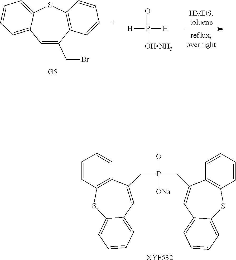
C1=C(CBr)C2=C(SC3=CC=CC=C13)C=CC=C2.O=P([OHNH3])([H])[H].C1=CC2=C(C=C1)C(CP(=O)([ONa])CC1=CC3=CC=CC=C3SC3=C1C=CC=C3)=CC1=CC=CC=C1S2.[XYF532]
